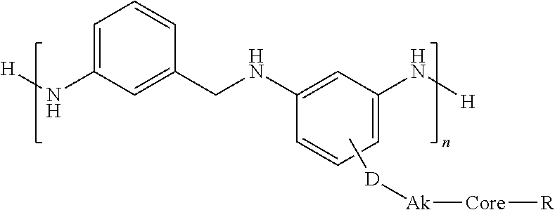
C1(N[H])=CC=CC(CNC2=CC(N[H])=CC=C2)=C1.C[D][Ak][Core][R]
